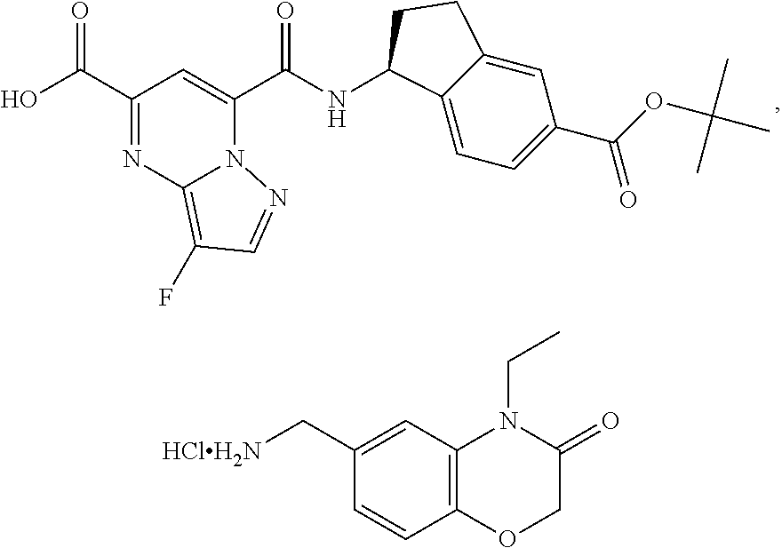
[HClH2N]CC1=CC2=C(C=C1)OCC(=O)N2CC.C(=O)(C1=CC(C(=O)O)=NC2=C(F)C=NN21)NC1C2=CC=C(C(OC(C)(C)C)=O)C=C2CC1
